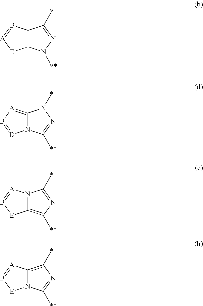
C12=C(N([**])N=C1*)[E][A]=B2.C12=[A]B=[D]N1C([**])=NN2*.N12C(=C([**])N=C1*)[E]B=[A]2.C12=C(*)N=C([**])N1[E]B=[A]2
